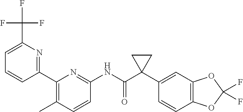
C1(C2=NC(C(F)(F)F)=CC=C2)=C(C)C=CC(NC(C2(C3=CC4=C(C=C3)OC(F)(F)O4)CC2)=O)=N1
